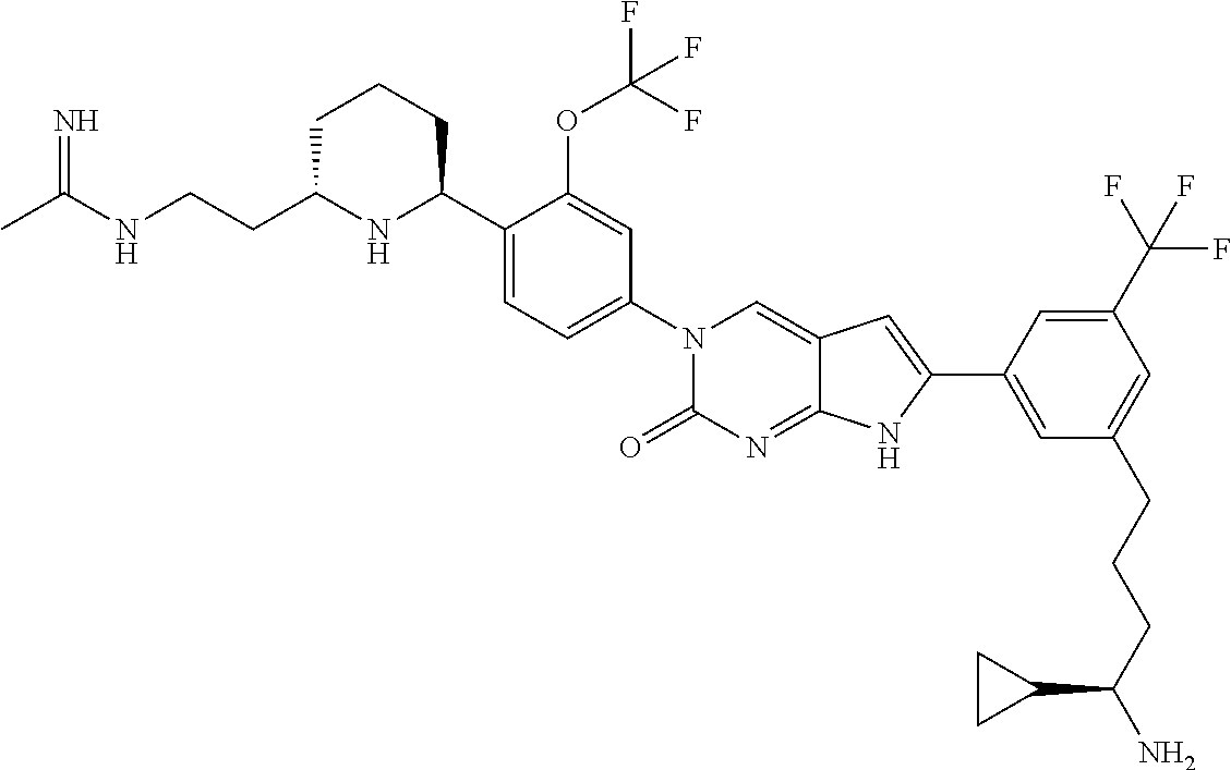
CC(NCCC1NC(C2=CC=C(N3C(=O)N=C4C(=C3)C=C(C3=CC(CCCC(N)C5CC5)=CC(C(F)(F)F)=C3)N4)C=C2OC(F)(F)F)CCC1)=N
